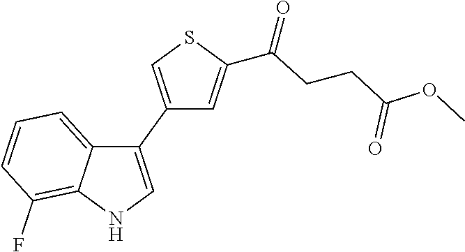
C1(C2=CNC3=C(F)C=CC=C23)=CSC(C(=O)CCC(OC)=O)=C1
